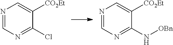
N1=CN=C(Cl)C([CO2Et])=C1.N1=CN=C(N[OBn])C([CO2Et])=C1
